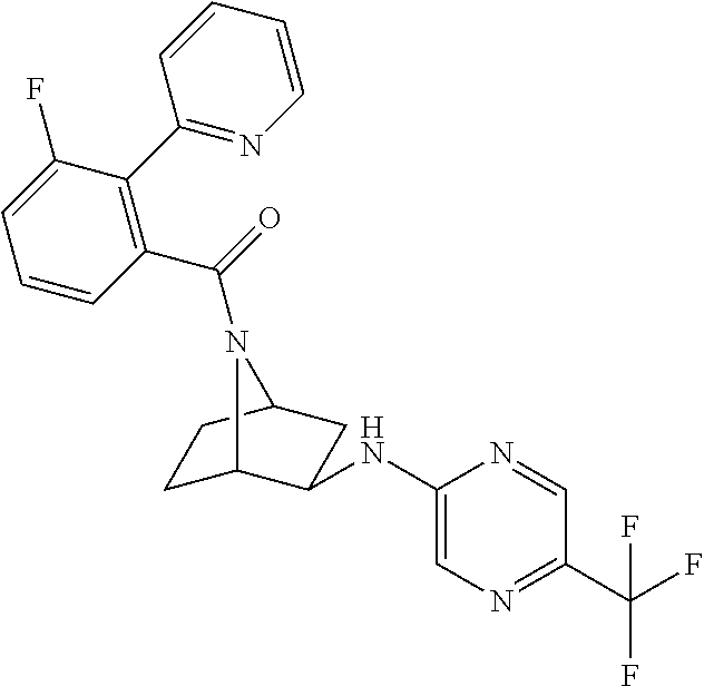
C1C2C(NC3=CN=C(C(F)(F)F)C=N3)CC(C1)N2C(=O)C1=C(C2=NC=CC=C2)C(F)=CC=C1
